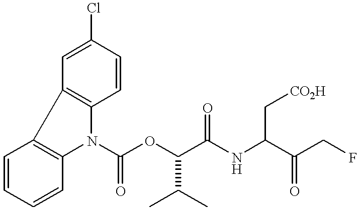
C1=CC=CC2=C1C1=C(N2C(OC(C(NC(C(CF)=O)C[CO2H])=O)C(C)C)=O)C=CC(Cl)=C1
